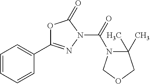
C1=CC=CC(C2=NN(C(=O)N3C(C)(C)COC3)C(=O)O2)=C1
